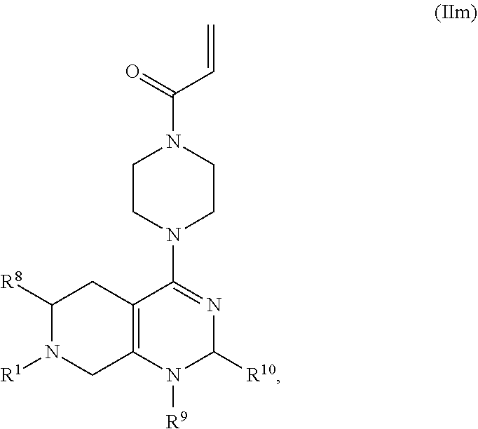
C12=C(N([R9])C([R10])N=C1N1CCN(C(=O)C=C)CC1)CN([R1])C([R8])C2
